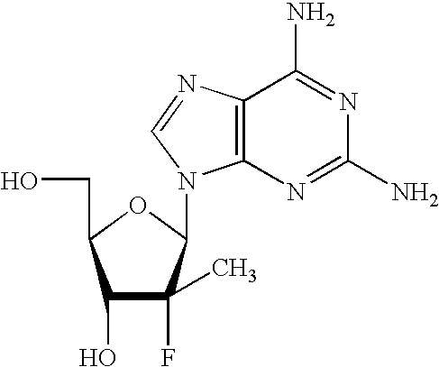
C1(O)C(F)(C)C(N2C3=C(C(N)=NC(N)=N3)N=C2)OC1CO
